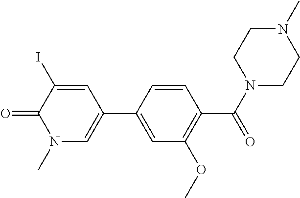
C1=C(C2=CN(C)C(=O)C(I)=C2)C=CC(C(=O)N2CCN(C)CC2)=C1OC
